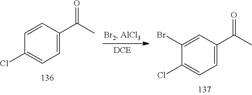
C1=CC(C(C)=O)=CC=C1Cl.C1(Br)=CC(C(C)=O)=CC=C1Cl
